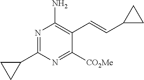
C1(C2=NC(N)=C(C=CC3CC3)C([CO2Me])=N2)CC1
